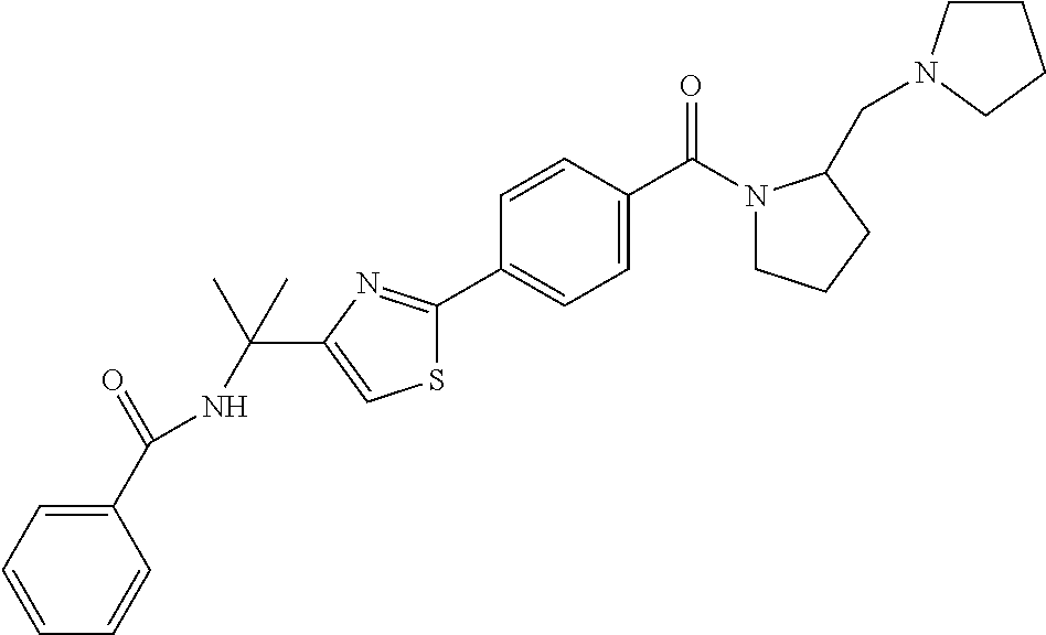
C1=C(C2=NC(C(NC(=O)C3=CC=CC=C3)(C)C)=CS2)C=CC(C(N2CCCC2CN2CCCC2)=O)=C1
